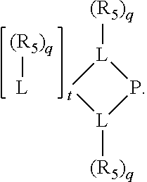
[(R5)q][L].P1[L]([(R5)q])[t][L]1[(R5)q]
